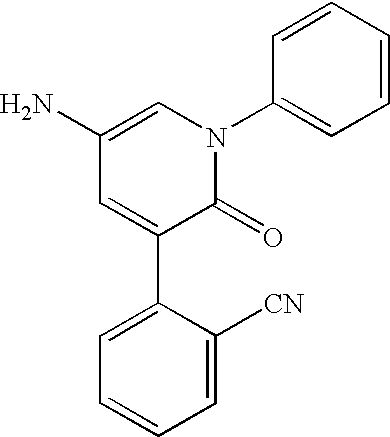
C1=C([CN])C(C2=CC(N)=CN(C3=CC=CC=C3)C2=O)=CC=C1
